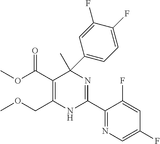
C(C1=C(COC)NC(C2=NC=C(F)C=C2F)=NC1(C)C1=CC=C(F)C(F)=C1)(=O)OC
